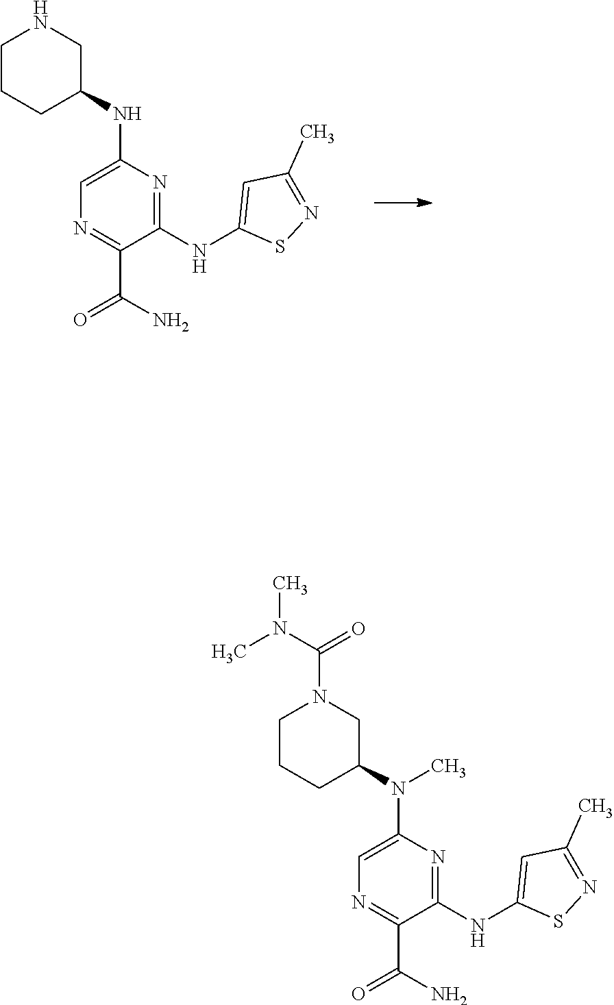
C1=C(NC2CCCNC2)N=C(NC2=CC(C)=NS2)C(C(N)=O)=N1.C1CCC(N(C2=CN=C(C(N)=O)C(NC3=CC(C)=NS3)=N2)C)CN1C(N(C)C)=O
